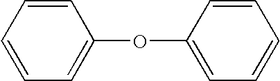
C1=C(OC2=CC=CC=C2)C=CC=C1
